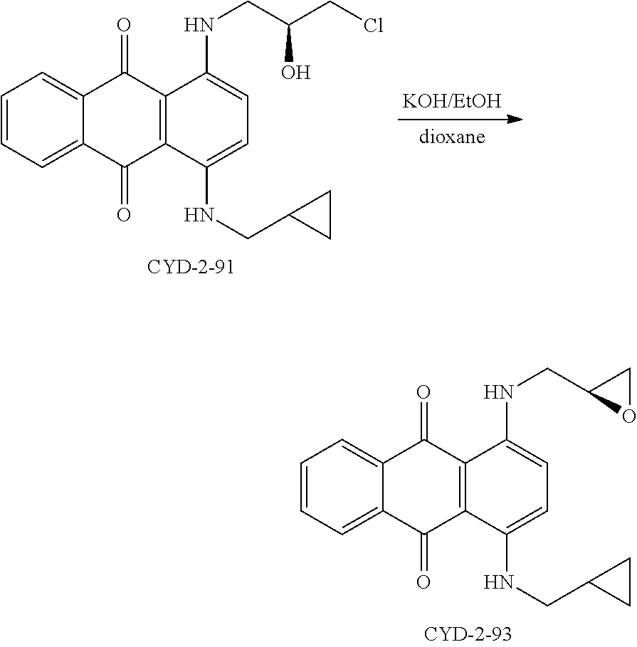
C1=CC=C2C(=C1)C(=O)C1=C(C2=O)C(NCC2CC2)=CC=C1NCC1OC1.C1=CC=C2C(=C1)C(=O)C1=C(C2=O)C(NCC2CC2)=CC=C1NCC(CCl)O
